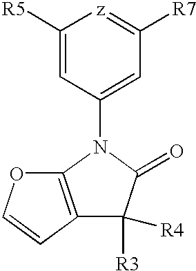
C1([R5])=CC(N2C(=O)C([R3])([R4])C3=C2OC=C3)=CC([R7])=[z]1
